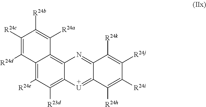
C12=C([R24e])C([R23d])=C3C(=C1C([R24a])=C([R24b])C([R24c])=C2[R24d])N=C1C(=[U]3)C([R24h])=C([R24i])C([R24j])=C1[R24k]
